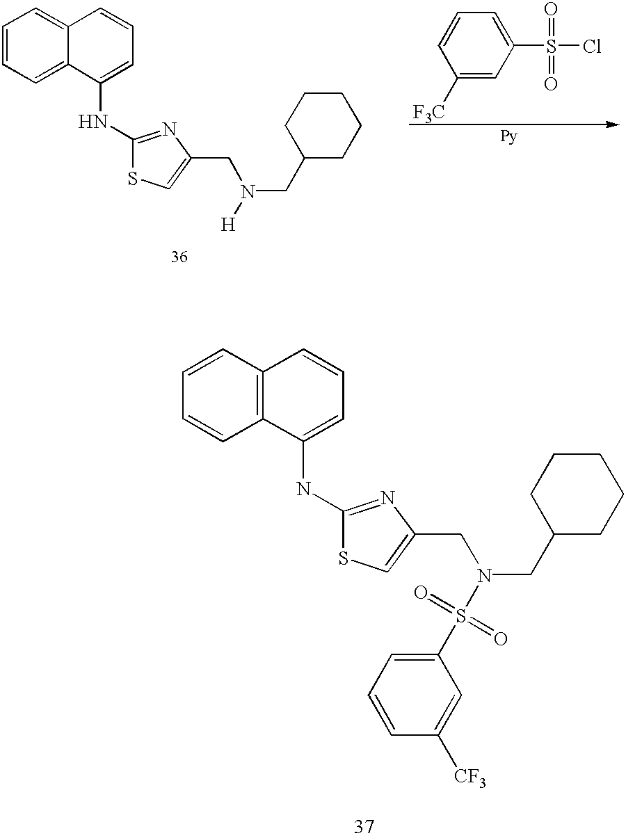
C1=CC2=C(C=C1)C(NC1=NC(CN(CC3CCCCC3)S(=O)(=O)C3=CC=CC([CF3])=C3)=CS1)=CC=C2.C1=CC=C2C(=C1)C=CC=C2NC1=NC(CN(CC2CCCCC2)[H])=CS1.C1([F3C])=CC(S(=O)(Cl)=O)=CC=C1
